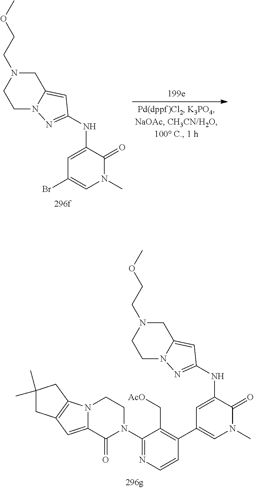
C1N(CCOC)CCN2C1=CC(NC1=CC(C3=C(C[AcO])C(N4CCN5C(=CC6=C5CC(C)(C)C6)C4=O)=NC=C3)=CN(C)C1=O)=N2.C1N(CCOC)CCN2C1=CC(NC1=CC(Br)=CN(C)C1=O)=N2
